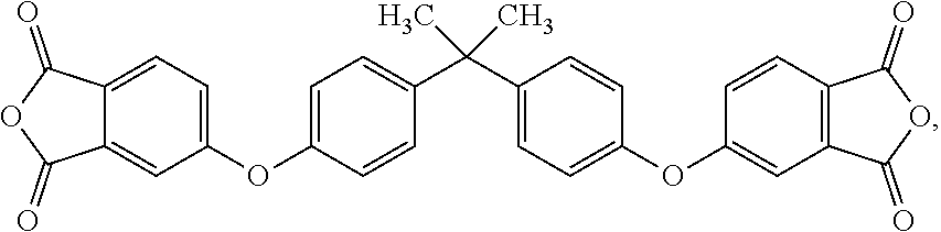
C12=CC=C(OC3=CC=C(C(C4=CC=C(OC5=CC6=C(C=C5)C(=O)OC6=O)C=C4)(C)C)C=C3)C=C1C(=O)OC2=O
